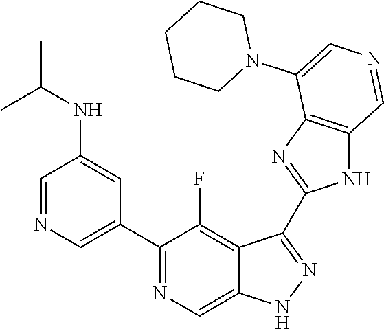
C1(C2=CN=CC(NC(C)C)=C2)=NC=C2C(=C1F)C(C1=NC3=C(N1)C=NC=C3N1CCCCC1)=NN2
